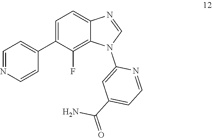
C1=NC=CC(C2=CC=C3C(=C2F)N(C2=CC(C(=O)N)=CC=N2)C=N3)=C1
